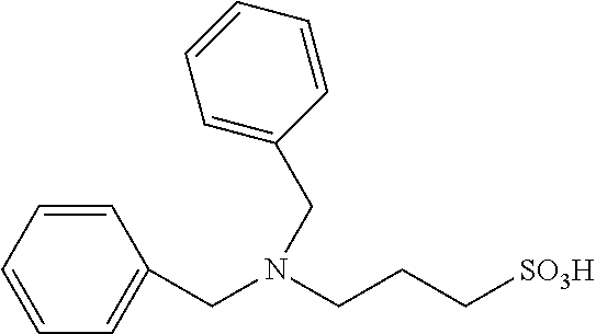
C1=CC=CC=C1CN(CCC[SO3H])CC1=CC=CC=C1
